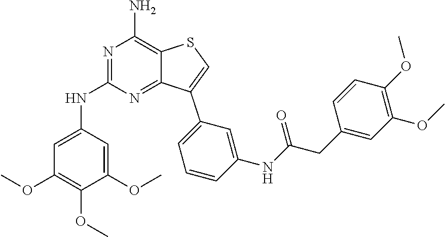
N1=C(NC2=CC(OC)=C(OC)C(OC)=C2)N=C2C(=C1N)SC=C2C1=CC=CC(NC(CC2=CC(OC)=C(OC)C=C2)=O)=C1
